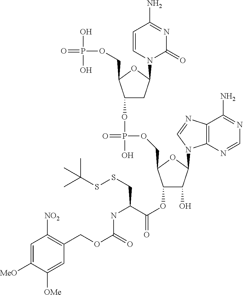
N1=C(N)C2=C(N=C1)N(C1C(O)C(OC(=O)C(NC(=O)OCC3=C([NO2])C=C([MeO])C([OMe])=C3)CSSC(C)(C)C)C(COP(=O)(O)OC3CC(N4C(=O)N=C(N)C=C4)OC3COP(=O)(O)O)O1)C=N2
